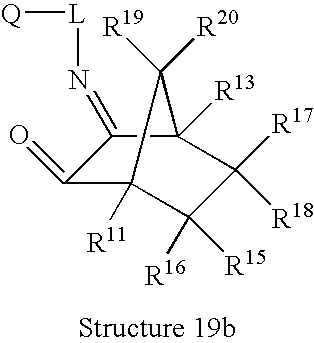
C1(=O)C2([R11])C([R15])([R16])C([R17])([R18])C([R13])(C1=N[L][Q])C2([R20])[R19]
